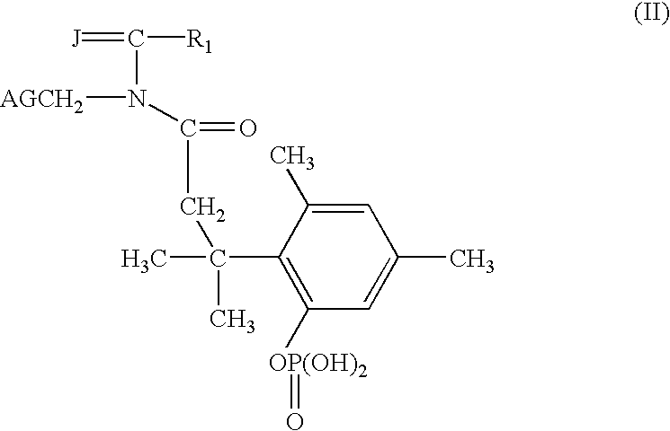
C1(C(C)(C)CC(=O)N([AGCH2])C(=[J])[R1])=C([OP(OH)2]=O)C=C(C)C=C1C
